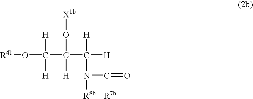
[R4b]OC(C(C([H])([H])N([R8b])C(=O)[R7b])(O[X1b])[H])([H])[H]
